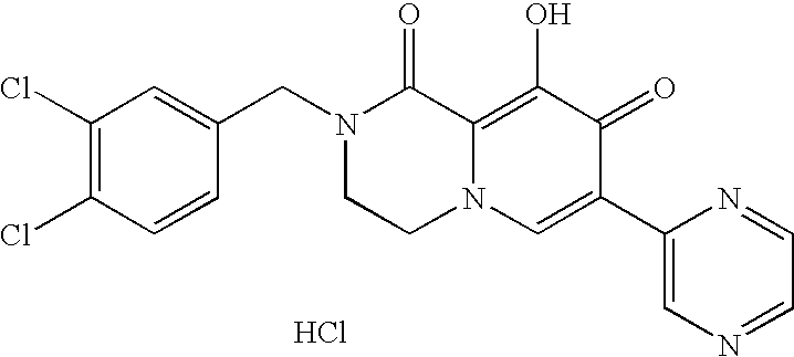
C1(Cl)=C(Cl)C=CC(CN2CCN3C(=C(O)C(=O)C(C4=CN=CC=N4)=C3)C2=O)=C1.Cl
